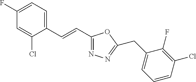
C1(F)=CC=C(C=CC2=NN=C(CC3=CC=CC(Cl)=C3F)O2)C(Cl)=C1
